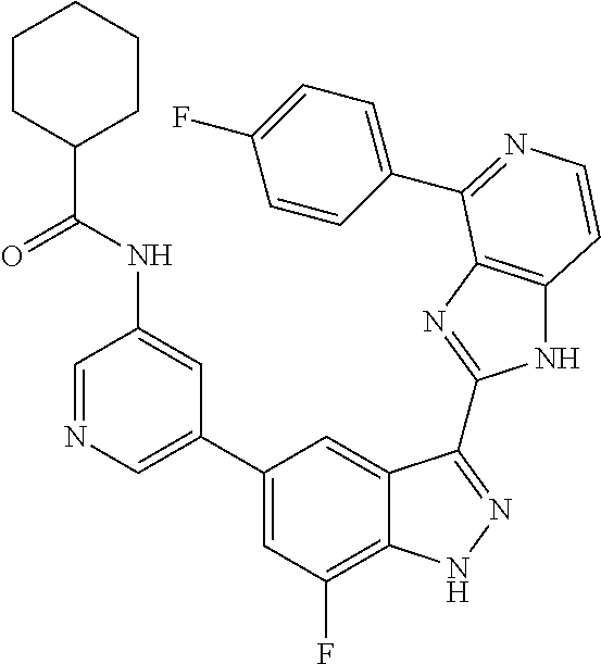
C1(C2=CN=CC(NC(C3CCCCC3)=O)=C2)=CC(F)=C2C(=C1)C(C1=NC3=C(N1)C=CN=C3C1=CC=C(F)C=C1)=NN2
